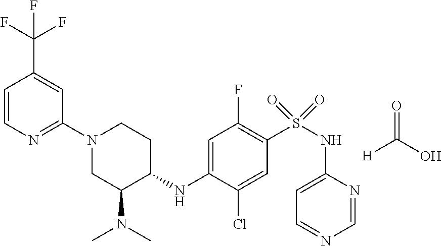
C1(N2CC(N(C)C)C(NC3=CC(F)=C(S(=O)(=O)NC4=CC=NC=N4)C=C3Cl)CC2)=NC=CC(C(F)(F)F)=C1.O=C(O)[H]
